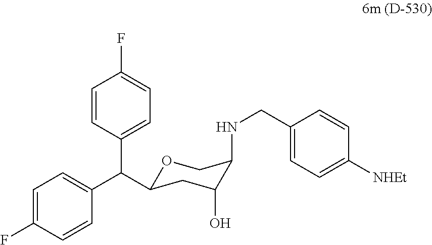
O1C(C(C2=CC=C(F)C=C2)C2=CC=C(F)C=C2)CC(O)C(NCC2=CC=C([NHEt])C=C2)C1
